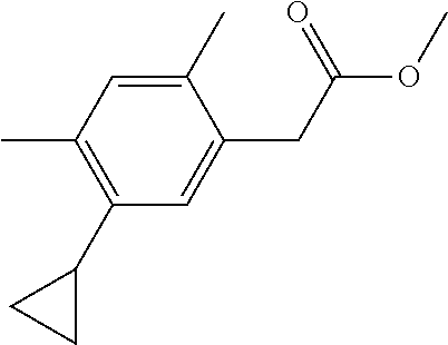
C1(C)=CC(C)=C(C2CC2)C=C1CC(OC)=O
